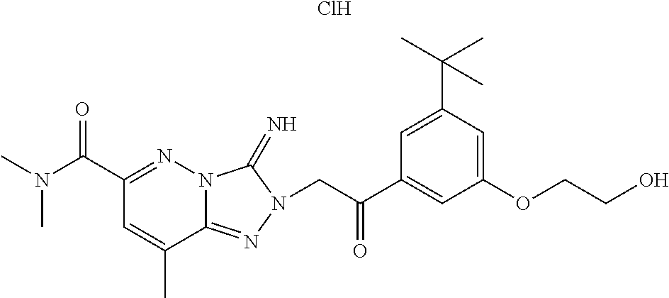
Cl.C1(C(N(C)C)=O)=NN2C(=NN(CC(C3=CC(OCCO)=CC(C(C)(C)C)=C3)=O)C2=N)C(C)=C1
